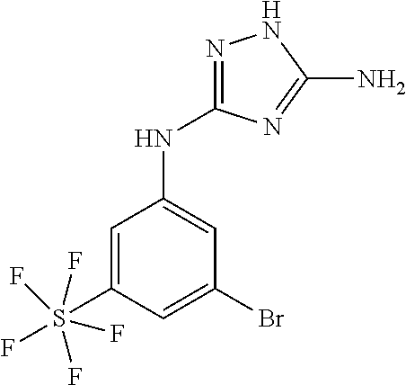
C1(S(F)(F)(F)(F)F)=CC(NC2=NNC(N)=N2)=CC(Br)=C1
